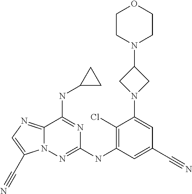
C12=NC=C(C#N)N1N=C(NC1=C(Cl)C(N3CC(N4CCOCC4)C3)=CC(C#N)=C1)N=C2NC1CC1
